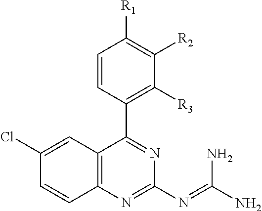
C12=C(C=C(Cl)C=C1)C(C1=C([R3])C([R2])=C([R1])C=C1)=NC(N=C(N)N)=N2
